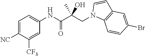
C1=C([NC])C([CF3])=CC(NC(C(CN2C3=C(C=C2)C=C(Br)C=C3)(O)C)=O)=C1
